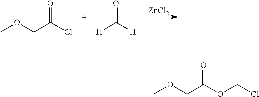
[ZnCl2].COCC(Cl)=O.[H]C([H])=O.COCC(OCCl)=O
